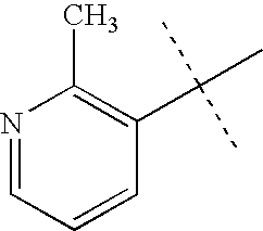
N1=CC=CC(C(C)(C)C)=C1C
